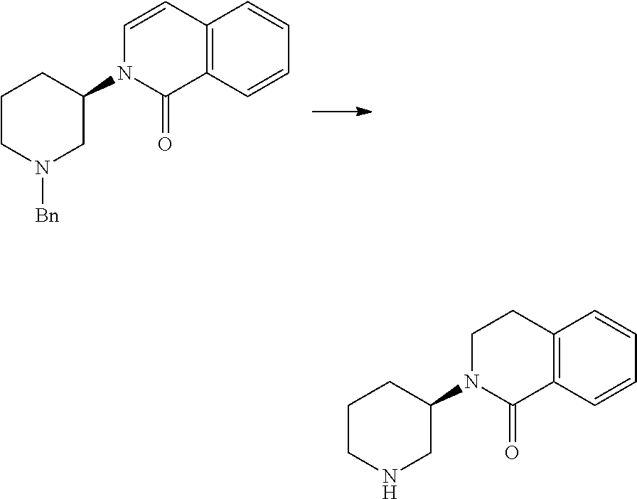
C1=CC2=C(C=C1)C=CN(C1CCCN([Bn])C1)C2=O.C1=CC2=C(C=C1)CCN(C1CCCNC1)C2=O
